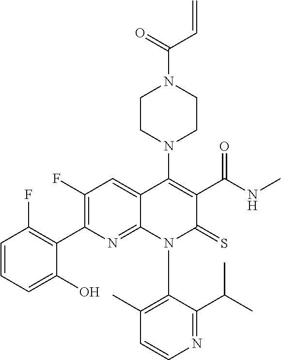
C1=CN=C(C(C)C)C(N2C(=S)C(C(=O)NC)=C(N3CCN(C(C=C)=O)CC3)C3=CC(F)=C(C4=C(F)C=CC=C4O)N=C23)=C1C
